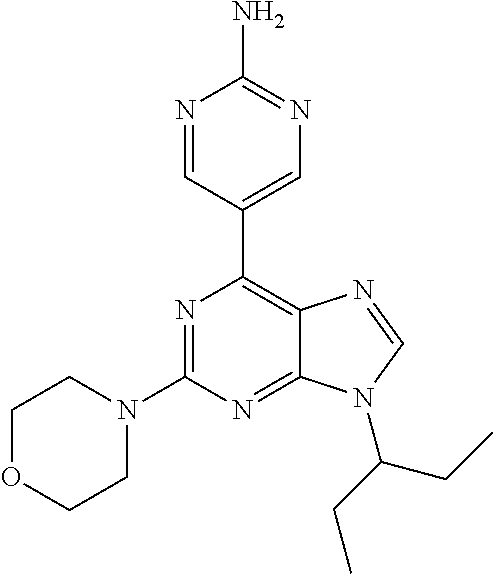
N1=CC(C2=C3C(=NC(N4CCOCC4)=N2)N(C(CC)CC)C=N3)=CN=C1N
